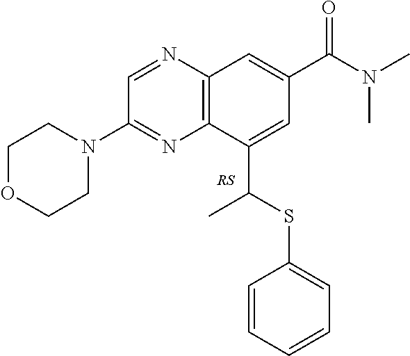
C12=C(N=CC(N3CCOCC3)=N1)C=C(C(N(C)C)=O)C=C2C(SC1=CC=CC=C1)C
